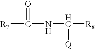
C([R7])(=O)NC([Q])[R8]
